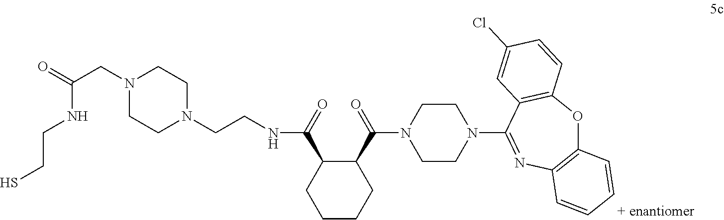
C1(C(=O)N2CCN(C3=NC4=C(OC5=C3C=C(Cl)C=C5)C=CC=C4)CC2)C(C(=O)NCCN2CCN(CC(=O)NCCS)CC2)CCCC1
